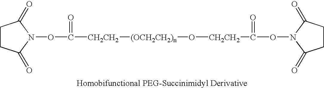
C1CC(=O)N(OC(=O)[CH2CH2][(OCH2CH2)n]O[CH2CH2]C(=O)ON2C(=O)CCC2=O)C1=O
